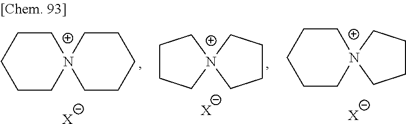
C1CN2(CCC1)CCCCC2.[X].C1CC[N+]2(C1)CCCC2.[X].C1CN2(CCC1)CCCC2.[X]
